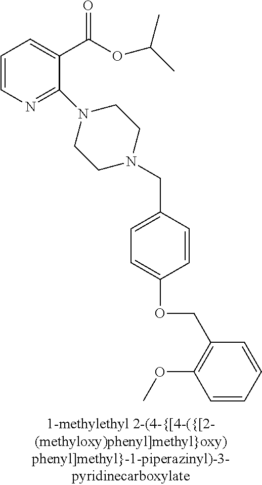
C1=CN=C(N2CCN(CC3=CC=C(OCC4=C(OC)C=CC=C4)C=C3)CC2)C(C(OC(C)C)=O)=C1
